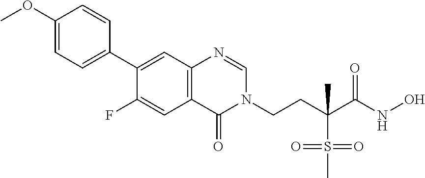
C1=NC2=C(C=C(F)C(C3=CC=C(OC)C=C3)=C2)C(=O)N1CCC(S(C)(=O)=O)(C)C(=O)NO
